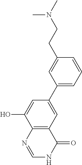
C1(C2=CC3=C(C(O)=C2)N=CNC3=O)=CC=CC(CCN(C)C)=C1
